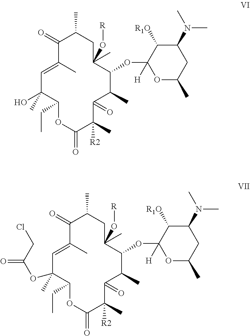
C1=C(C)C(=O)C(C)CC(O[R])(C)C(OC2([H])OC(C)CC(N(C)C)C2[R1O])C(C)C(=O)C([R2])(C)C(=O)OC(CC)C1(C)OC(CCl)=O.C1=C(C)C(=O)C(C)CC(O[R])(C)C(OC2([H])OC(C)CC(N(C)C)C2[R1O])C(C)C(=O)C([R2])(C)C(=O)OC(CC)C1(C)O
